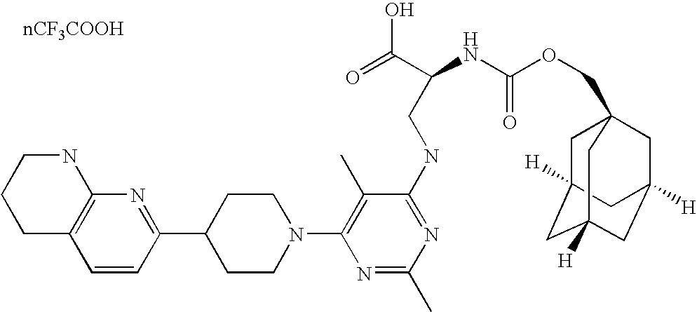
C1=CC(C2CCN(C3=C(C)C(NCC(NC(OCC45CC6([H])CC([H])(CC([H])(C4)C6)C5)=O)C(=O)O)=NC(C)=N3)CC2)=NC2=C1CCCN2
